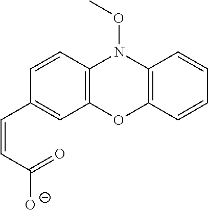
C12=C(OC3=C(N1OC)C=CC=C3)C=C(C=CC([O-])=O)C=C2
